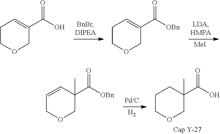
[MeI].C1COCC(C(O)=O)=C1.C1COCC(C([OBn])=O)=C1.[H2].C1COCC(C(O)=O)(C)C1.C1=CC(C([OBn])=O)(C)COC1
